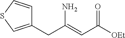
C1(CC(=CC([OEt])=O)N)=CSC=C1
